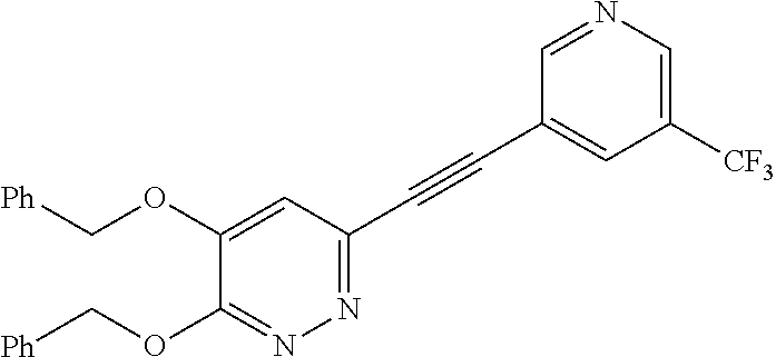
[Ph]COC1=CC(C#CC2=CC([CF3])=CN=C2)=NN=C1OC[Ph]
